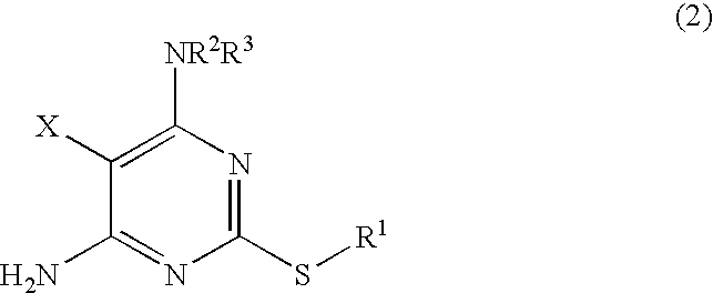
C1([X])=C([NR2R3])N=C(S[R1])N=C1N
